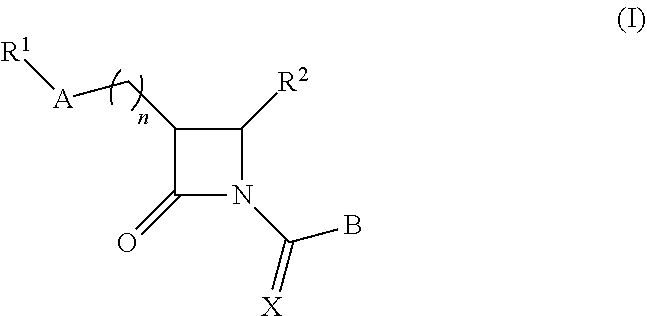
C1(C[A][R1])C(=O)N(C(=[X])B)C1[R2]
